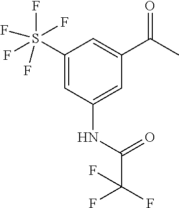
C1(S(F)(F)(F)(F)F)=CC(NC(C(F)(F)F)=O)=CC(C(C)=O)=C1
